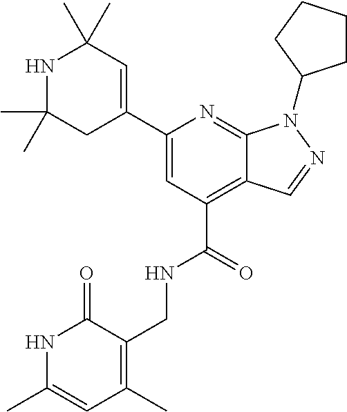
N1C(C)=CC(C)=C(CNC(C2=C3C(=NC(C4=CC(C)(C)NC(C)(C)C4)=C2)N(C2CCCC2)N=C3)=O)C1=O
